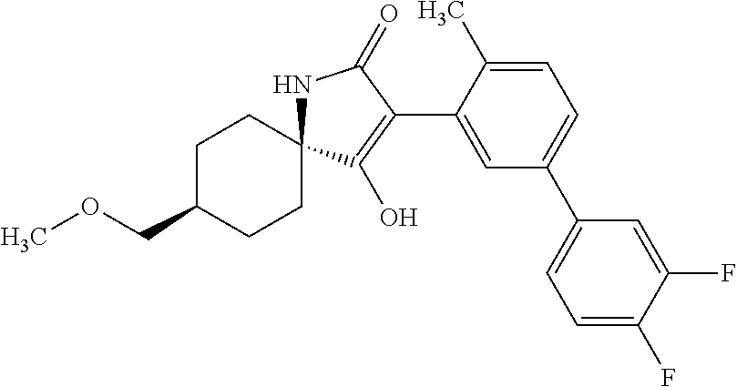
C1C(COC)CCC2(C1)NC(=O)C(C1=CC(C3=CC=C(F)C(F)=C3)=CC=C1C)=C2O
